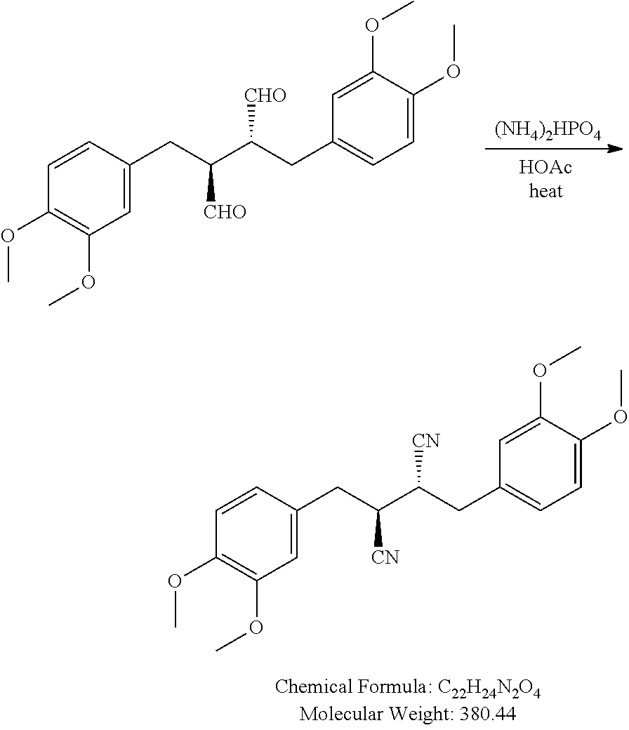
C1=CC(OC)=C(OC)C=C1CC(C(CC1=CC=C(OC)C(OC)=C1)[CN])[CN].C1=CC(OC)=C(OC)C=C1CC(C(CC1=CC=C(OC)C(OC)=C1)[CHO])[CHO].[(NH4)2HPO4]
